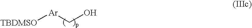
[TBDMSO][Ar]CO
